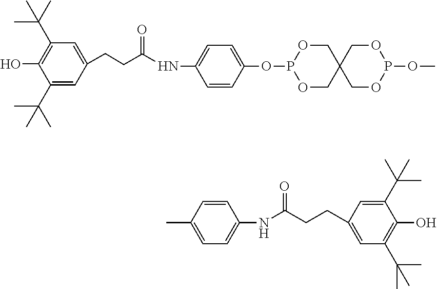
C1(C(C)(C)C)=CC(CCC(NC2=CC=C(OP3OCC4(CO3)COP(OC)OC4)C=C2)=O)=CC(C(C)(C)C)=C1O.C1=C(C)C=CC(NC(CCC2=CC(C(C)(C)C)=C(O)C(C(C)(C)C)=C2)=O)=C1
